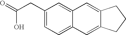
C1(CC(O)=O)=CC=C2C(=C1)C=C1C(=C2)CCC1
